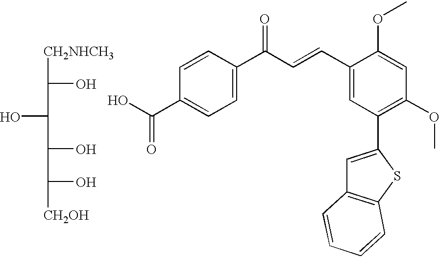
C1=CC(C(C=CC2=CC(C3=CC4=C(S3)C=CC=C4)=C(OC)C=C2OC)=O)=CC=C1C(=O)O.OC(C(O)[CH2NHCH3])C(O)C(O)[CH2OH]
